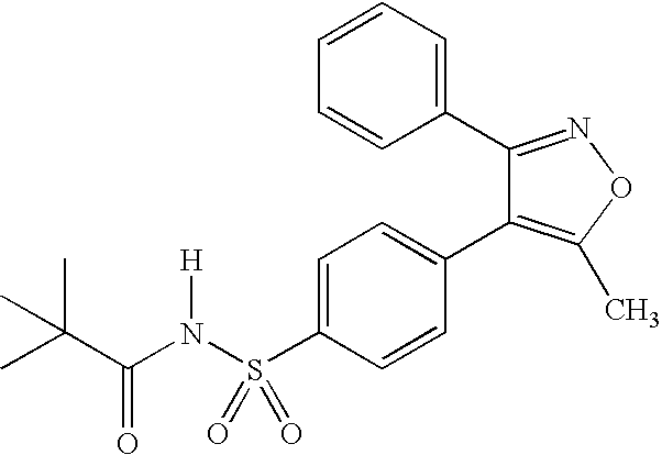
C1=C(S(N(C(C(C)(C)C)=O)[H])(=O)=O)C=CC(C2=C(C)ON=C2C2=CC=CC=C2)=C1
